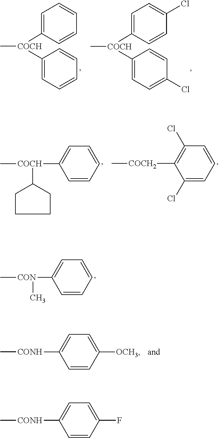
C1=C([COCH](C)C2=CC=CC=C2)C=CC=C1.C1=C([COCH](C)C2=CC=C(Cl)C=C2)C=CC(Cl)=C1.C[COCH](C1=CC=CC=C1)C1CCCC1.C1(Cl)=CC=CC(Cl)=C1[COCH2]C.C[CON](C1=CC=CC=C1)C.C[CONH]C1=CC=C([OCH3])C=C1.C[CONH]C1=CC=C(F)C=C1
